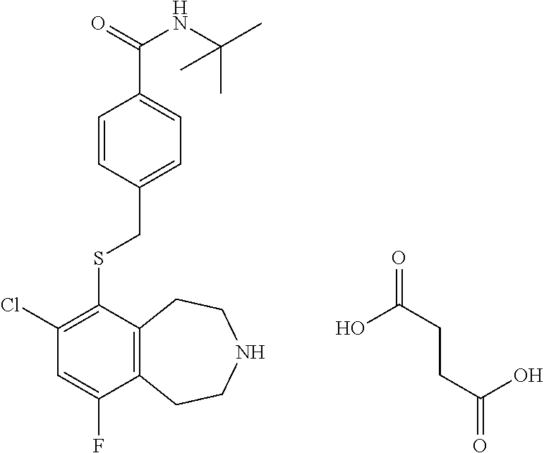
C(CCC(=O)O)(=O)O.C1=C(CSC2=C(Cl)C=C(F)C3=C2CCNCC3)C=CC(C(NC(C)(C)C)=O)=C1
